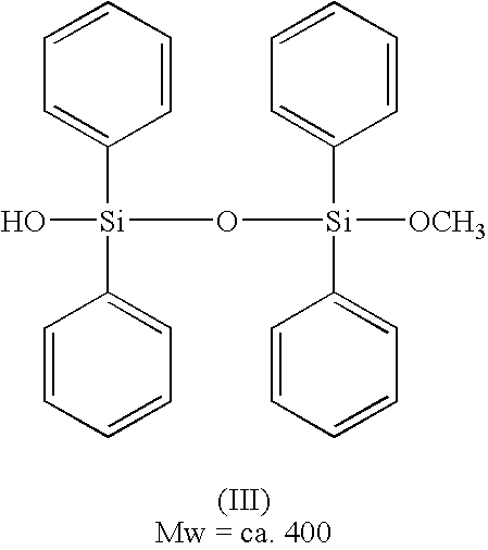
C1=CC=CC=C1[Si](C1=CC=CC=C1)([OCH3])O[Si](C1=CC=CC=C1)(C1=CC=CC=C1)O
